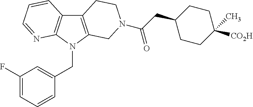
C12=C(N(CC3=CC(F)=CC=C3)C3=C1C=CC=N3)CN(C(=O)CC1CCC([CO2H])(C)CC1)CC2
